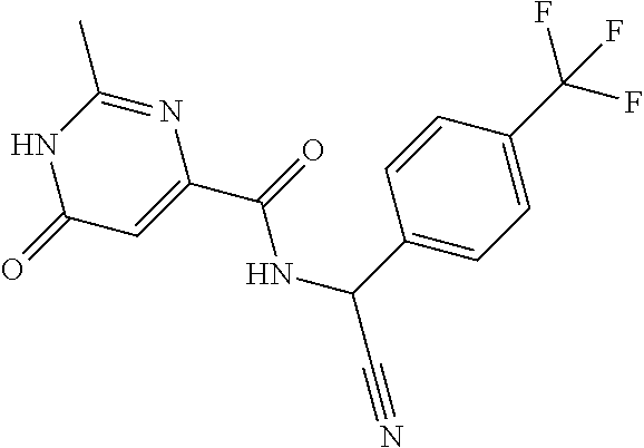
C(=O)(NC(C#N)C1=CC=C(C(F)(F)F)C=C1)C1=CC(=O)NC(C)=N1
